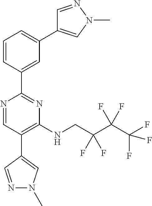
N1=CC(C2=CN(C)N=C2)=C(NCC(C(C(F)(F)F)(F)F)(F)F)N=C1C1=CC(C2=CN(C)N=C2)=CC=C1
